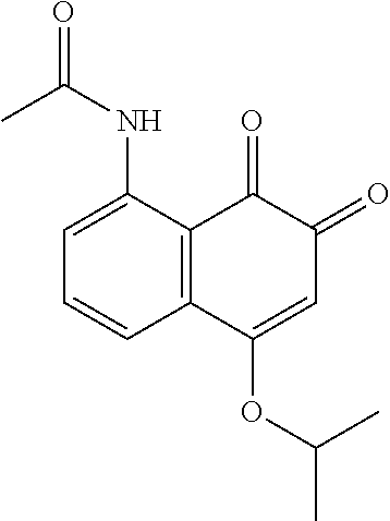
C12=C(C(NC(C)=O)=CC=C1)C(=O)C(=O)C=C2OC(C)C
